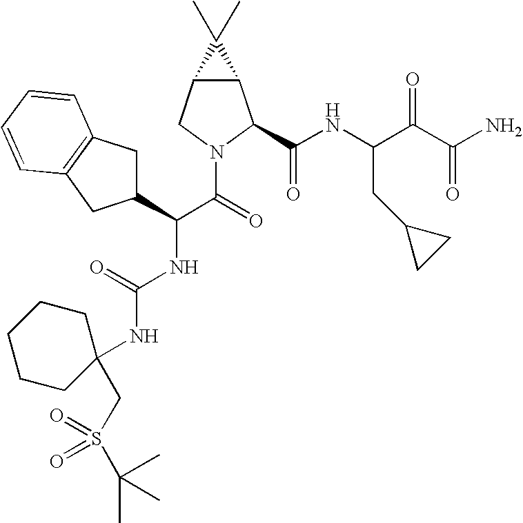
C12C(CN(C(C(NC(=O)NC3(CS(=O)(C(C)(C)C)=O)CCCCC3)C3CC4=C(C3)C=CC=C4)=O)C1C(NC(C(C(N)=O)=O)CC1CC1)=O)C2(C)C
